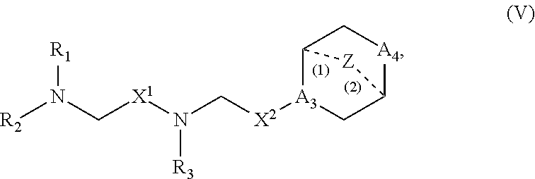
[X2]([A3]1CC2[A4]CC1[Z]2)CN([X1]CN([R2])[R1])[R3]
